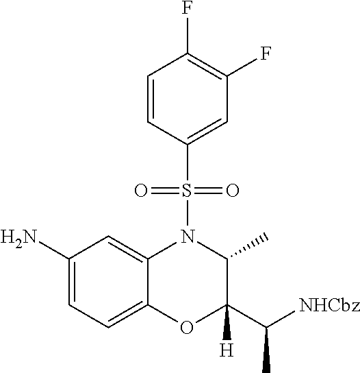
C12=CC=C(N)C=C1N(S(C1=CC(F)=C(F)C=C1)(=O)=O)C(C)C(C([NHCbz])C)([H])O2
